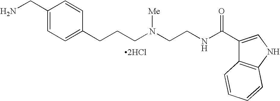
[2HCl].C1(CN)=CC=C(CCCN(CCNC(C2=CNC3=C2C=CC=C3)=O)[Me])C=C1
